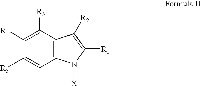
C1([R3])=C([R4])C([R5])=CC2=C1C([R2])=C([R1])N2[X]
